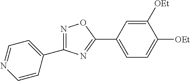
C1(C2=CC=NC=C2)=NOC(C2=CC=C([OEt])C([OEt])=C2)=N1
